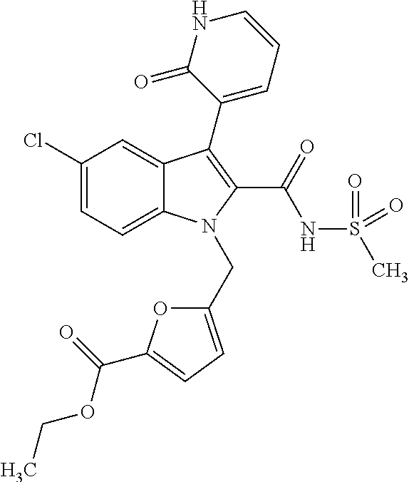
C1(Cl)=CC=C2C(=C1)C(C1=CC=CNC1=O)=C(C(NS(C)(=O)=O)=O)N2CC1=CC=C(C(=O)OCC)O1
